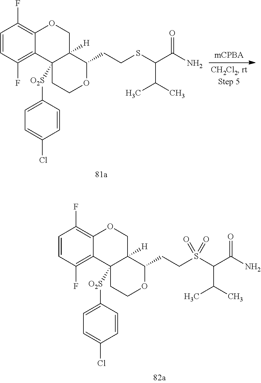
C1=CC(F)=C2C(=C1F)OCC1([H])C2([O2S]C2=CC=C(Cl)C=C2)CCOC1CCS(C(C(N)=O)C(C)C)(=O)=O.C1=CC(F)=C2C(=C1F)OCC1([H])C2([O2S]C2=CC=C(Cl)C=C2)CCOC1CCSC(C(N)=O)C(C)C
